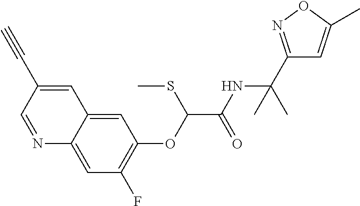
N1=CC(C#C)=CC2=CC(OC(C(NC(C3=NOC(C)=C3)(C)C)=O)SC)=C(F)C=C12
